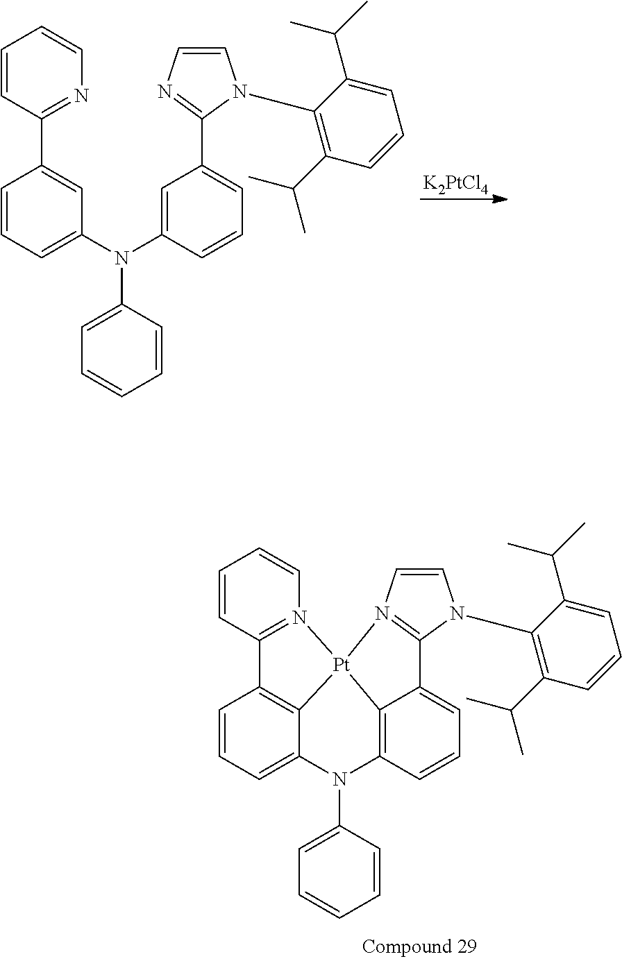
[K2PtCl4].C1=CC=C(N(C2=CC=CC=C2)C2=CC(C3=NC=CN3C3=C(C(C)C)C=CC=C3C(C)C)=CC=C2)C=C1C1=NC=CC=C1.C1=CC=C2C3=C1C1=N(C=CC=C1)[Pt]31C3=C(N2C2=CC=CC=C2)C=CC=C3C2=N1C=CN2C1=C(C(C)C)C=CC=C1C(C)C
